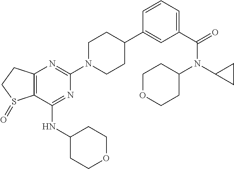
C12=C(CCS1=O)N=C(N1CCC(C3=CC(C(=O)N(C4CC4)C4CCOCC4)=CC=C3)CC1)N=C2NC1CCOCC1
